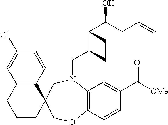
N1(CC2C(C(O)CC=C)CC2)C2=C(C=CC(C(=O)[OMe])=C2)OCC2(C3=C(C=C(Cl)C=C3)CCC2)C1
